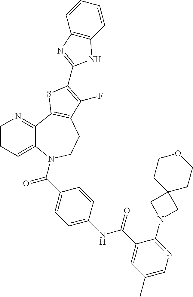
C1=CC=C2C(=N1)C1=C(CCN2C(=O)C2=CC=C(NC(=O)C3=CC(C)=CN=C3N3CC4(C3)CCOCC4)C=C2)C(F)=C(C2=NC3=C(N2)C=CC=C3)S1
